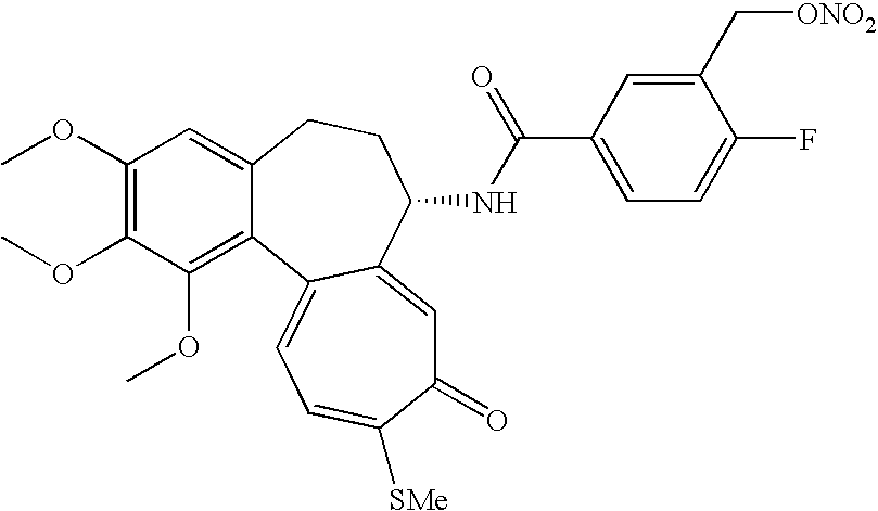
C1(OC)=C(OC)C(OC)=C2C(=C1)CCC(NC(C1=CC=C(F)C(C[ONO2])=C1)=O)C1=CC(=O)C([SMe])=CC=C21
